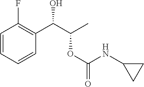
C1=CC=CC(C(C(C)OC(=O)NC2CC2)O)=C1F
